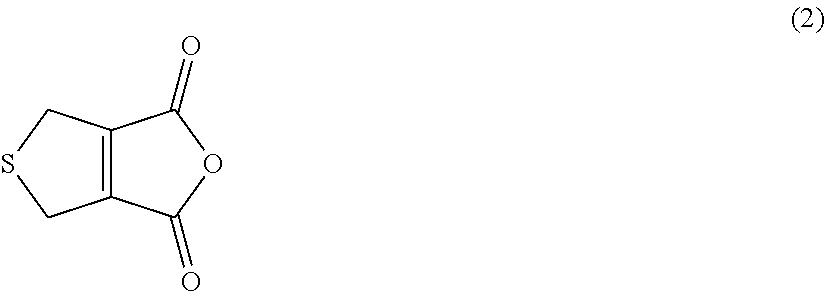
C12=C(CSC1)C(=O)OC2=O
